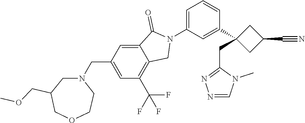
N1(C2=CC=CC(C3(CC4=NN=CN4C)CC(C#N)C3)=C2)C(=O)C2=CC(CN3CC(COC)COCC3)=CC(C(F)(F)F)=C2C1
